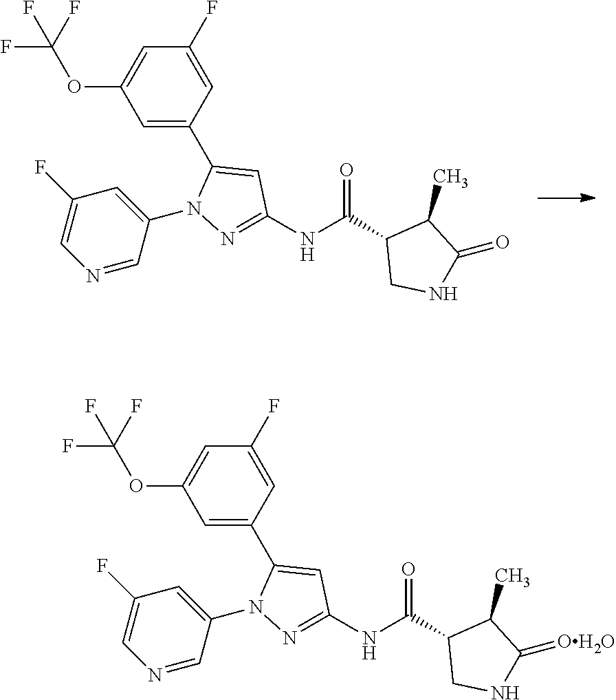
C1=C(C2=CC(NC(C3CNC(=O)C3C)=O)=NN2C2=CC(F)=CN=C2)C=C(F)C=C1OC(F)(F)F.C1=C(C2=CC(NC(C3CNC(=[OH2O])C3C)=O)=NN2C2=CC(F)=CN=C2)C=C(F)C=C1OC(F)(F)F
